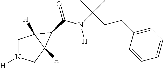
C1N([H])CC2([H])C1([H])C2C(N(C(C)(C)CCC1=CC=CC=C1)[H])=O
